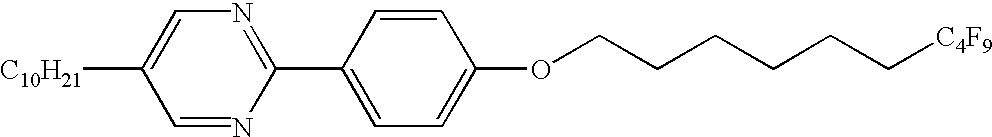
C1([C10H21])=CN=C(C2=CC=C(OCCCCCC[C4F9])C=C2)N=C1
